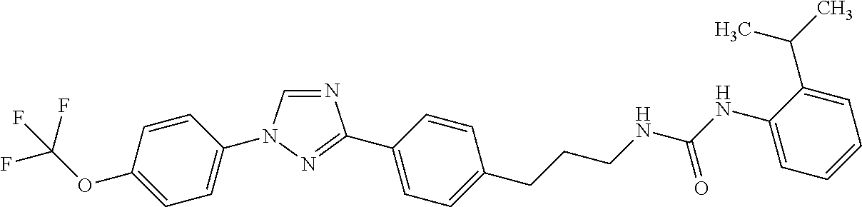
N1=CN(C2=CC=C(OC(F)(F)F)C=C2)N=C1C1=CC=C(CCCNC(NC2=CC=CC=C2C(C)C)=O)C=C1
